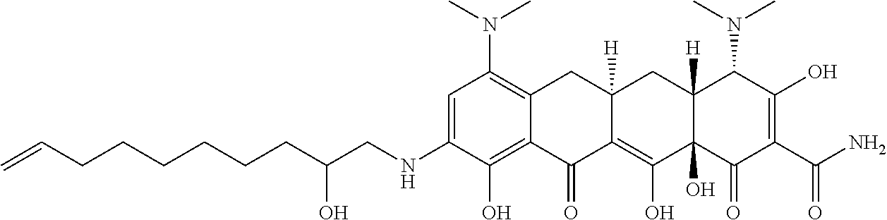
C1=C(NCC(CCCCCCC=C)O)C(O)=C2C(=C1N(C)C)CC1([H])C(=C(O)C3(O)C([H])(C1)C(N(C)C)C(O)=C(C(N)=O)C3=O)C2=O
